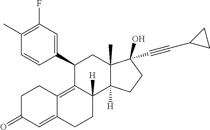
C1(C2=CC(F)=C(C)C=C2)C2=C3C(=CC(=O)CC3)CCC2([H])C2([H])C(C)(C1)C(C#CC1CC1)(O)CC2
